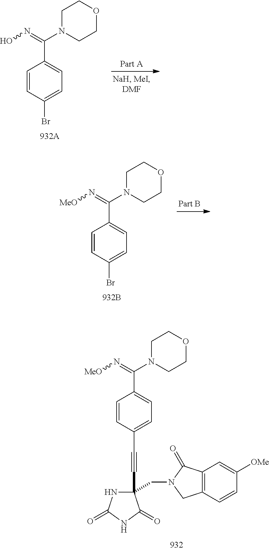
C1(C(=NO)N2CCOCC2)=CC=C(Br)C=C1.C1=CC(Br)=CC=C1C(=N[MeO])N1CCOCC1.C1=CC(C#CC2(CN3CC4=C(C3=O)C=C([OMe])C=C4)NC(=O)NC2=O)=CC=C1C(=N[MeO])N1CCOCC1
